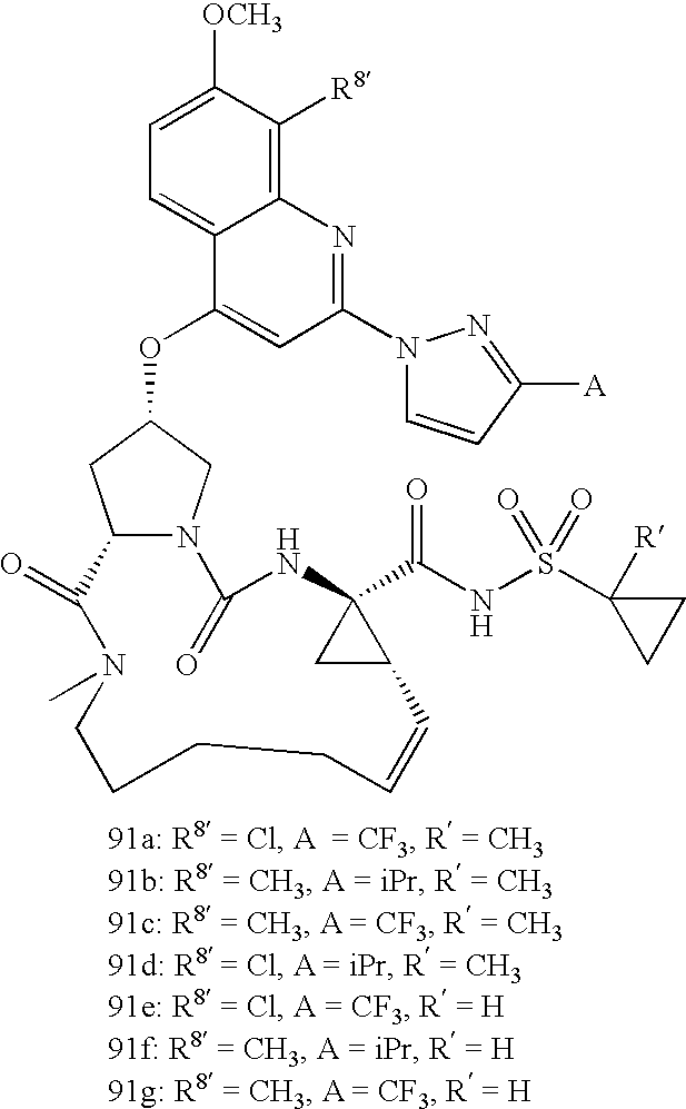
C1=C([OCH3])C([R8])=C2C(=C1)C(OC1CN3C(C1)C(=O)N(C)CCCCC=CC1C(C(NS(C4([R])CC4)(=O)=O)=O)(NC3=O)C1)=CC(N1C=CC([A])=N1)=N2
